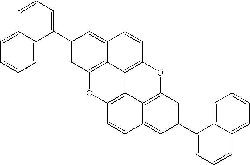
C1=CC=C(C2=CC3=C4C(=C2)C=CC2=C4C4=C(C=CC5=CC(C6=CC=CC7=CC=CC=C67)=CC(=C45)O2)O3)C2=CC=CC=C12
